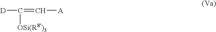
C(=C[A])([D])[OSi(R8)3]
